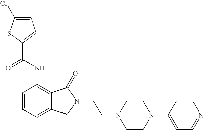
C1=C(Cl)SC(C(NC2=C3C(=CC=C2)CN(CCN2CCN(C4=CC=NC=C4)CC2)C3=O)=O)=C1
